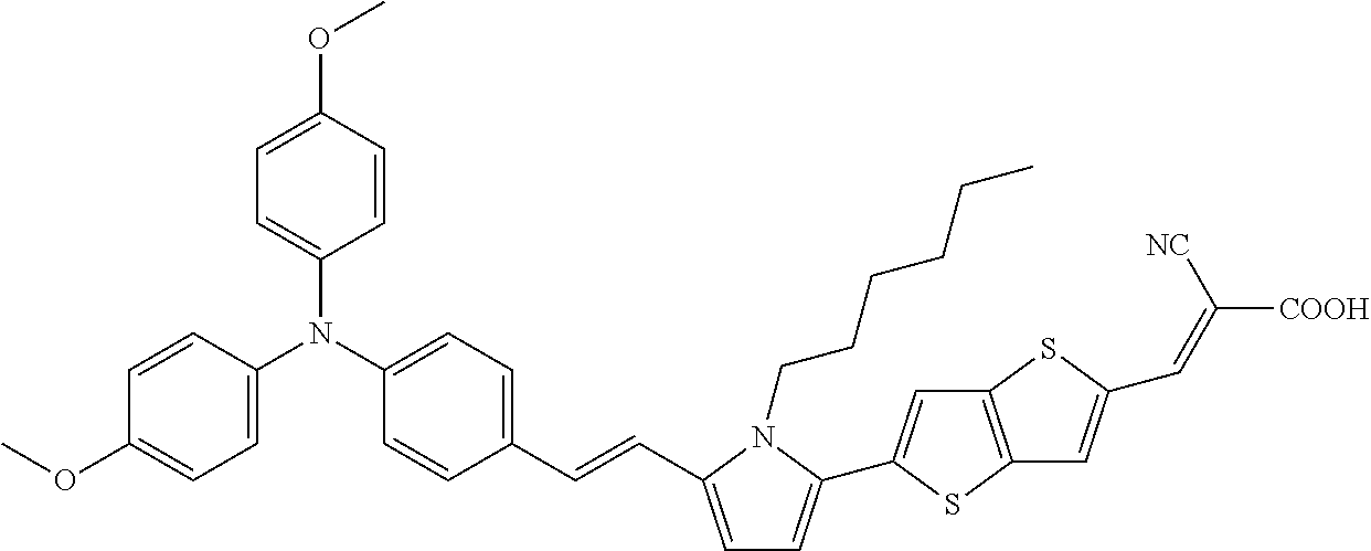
C1=CC(OC)=CC=C1N(C1=CC=C(OC)C=C1)C1=CC=C(C=CC2=CC=C(C3=CC4=C(S3)C=C(C=C([NC])[COOH])S4)N2CCCCCC)C=C1
